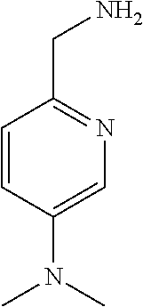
C1=CC(N(C)C)=CN=C1CN
